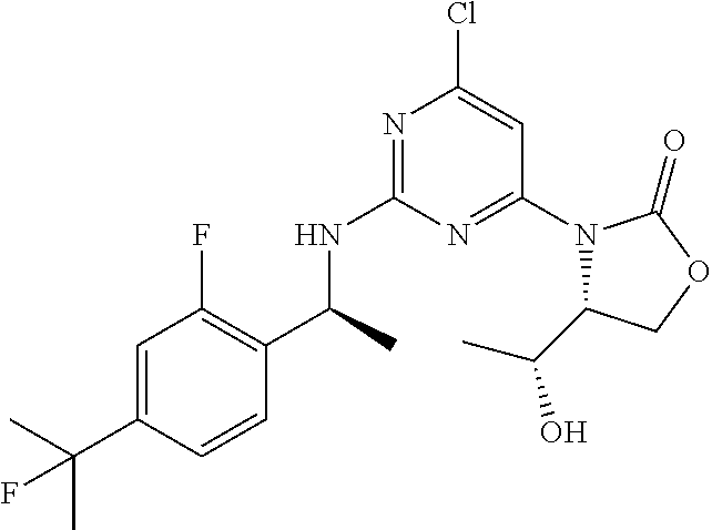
N1=C(NC(C)C2=C(F)C=C(C(C)(C)F)C=C2)N=C(N2C(C(C)O)COC2=O)C=C1Cl
